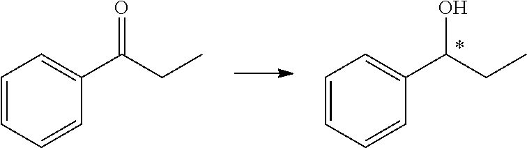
C1=CC=CC(C(CC)O)=C1.C1=CC=CC(C(CC)=O)=C1
